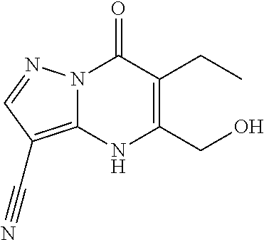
C1(CC)=C(CO)NC2=C(C#N)C=NN2C1=O
